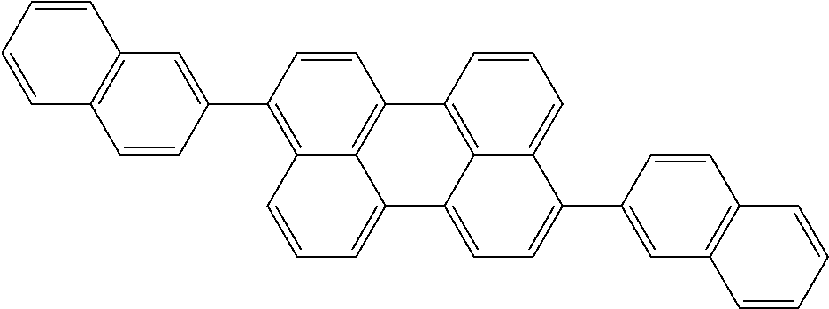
C1=CC(C2=C3C4=C(C=C2)C2=C5C(=CC=C(C6=CC7=C(C=C6)C=CC=C7)C5=CC=C2)C4=CC=C3)=CC2=C1C=CC=C2
